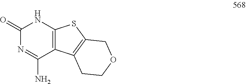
C1(=O)N=C(N)C2=C(N1)SC1=C2CCOC1
